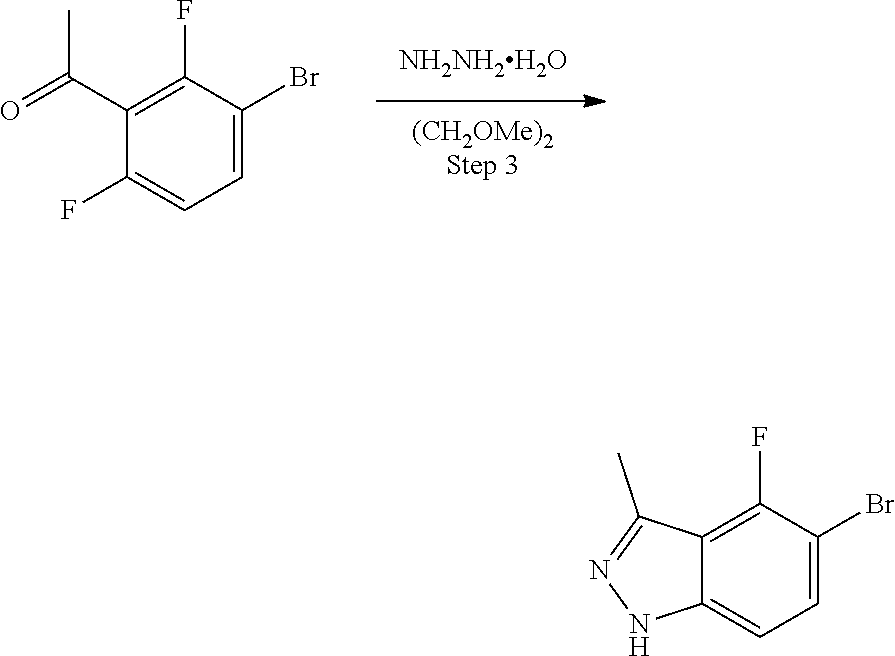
C1(F)=CC=C(Br)C(F)=C1C(=O)C.[NH2NH2H2O].N1N=C(C)C2=C(F)C(Br)=CC=C12
